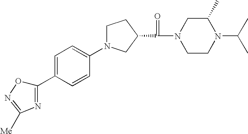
C1N(C2=CC=C(C3=NC([Me])=NO3)C=C2)CC(C(N2CCN(C(C)C)C(C)C2)=O)C1
